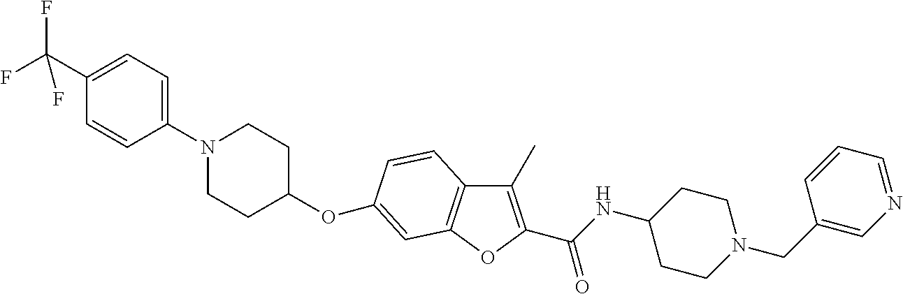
N1(C2=CC=C(C(F)(F)F)C=C2)CCC(OC2=CC3=C(C(C)=C(C(NC4CCN(CC5=CN=CC=C5)CC4)=O)O3)C=C2)CC1
